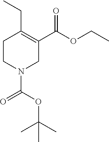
C1CN(C(=O)OC(C)(C)C)CC(C(=O)OCC)=C1CC
